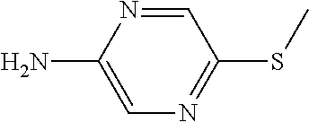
S(C)C1=NC=C(N)N=C1
